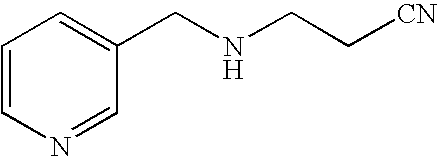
C1=CN=CC(CNCC[CN])=C1
